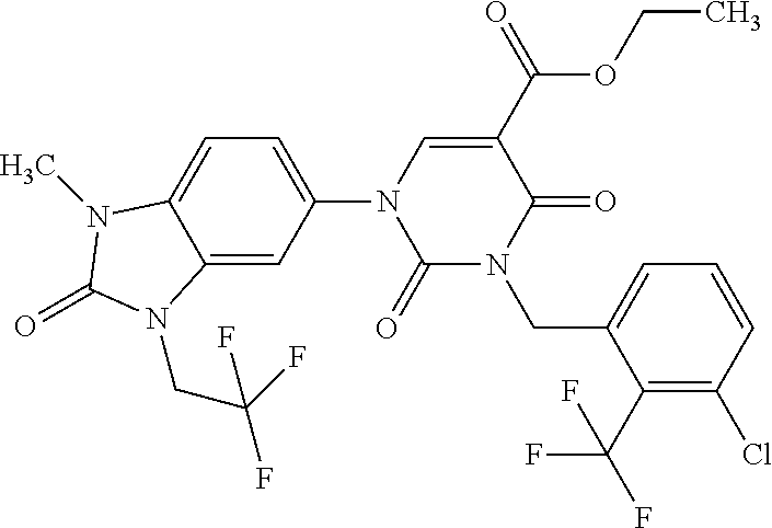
C12=CC(N3C(=O)N(CC4=CC=CC(Cl)=C4C(F)(F)F)C(=O)C(C(=O)OCC)=C3)=CC=C1N(C)C(=O)N2CC(F)(F)F
